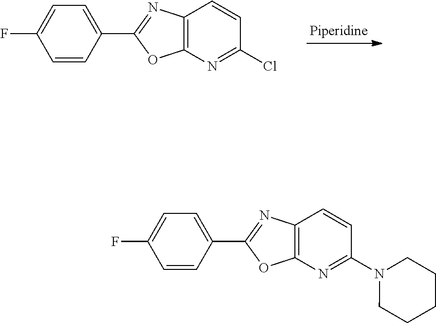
C1=C(F)C=CC(C2=NC3=C(O2)N=C(Cl)C=C3)=C1.C1=C(F)C=CC(C2=NC3=C(O2)N=C(N2CCCCC2)C=C3)=C1
